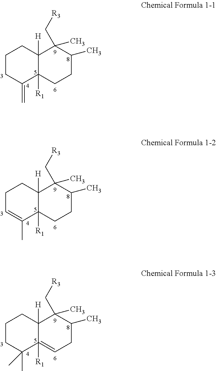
C1CC(=C)C2([R1])C([H])(C1)C(C[R3])(C)C(C)CC2.C1C=C(C)C2([R1])C([H])(C1)C(C[R3])(C)C(C)CC2.C1CC(C)(C)C2([R1])=CCC(C)C(C[R3])(C)C2([H])C1
